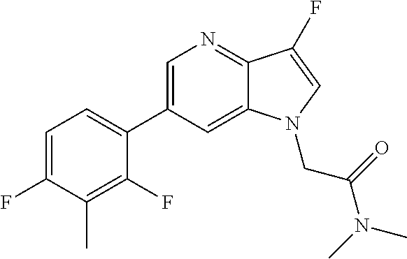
C1=C(F)C(C)=C(F)C(C2=CN=C3C(=C2)N(CC(=O)N(C)C)C=C3F)=C1
